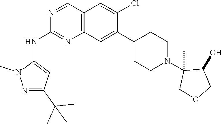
N1=C(C(C)(C)C)C=C(NC2=NC3=C(C=N2)C=C(Cl)C(C2CCN(C4(C)COCC4O)CC2)=C3)N1C
